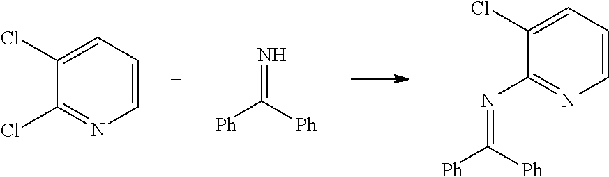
C1(Cl)=CC=CN=C1N=C([Ph])[Ph].C1(Cl)=CC=CN=C1Cl.N=C([Ph])[Ph]
